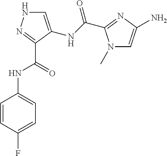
C1=C(NC(=O)C2=NC(N)=CN2C)C(C(NC2=CC=C(F)C=C2)=O)=NN1
